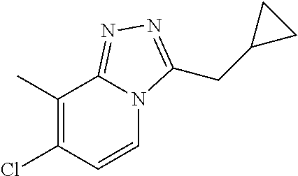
ClC1=C(C)C2=NN=C(CC3CC3)N2C=C1
